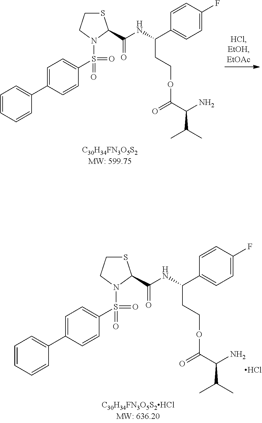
C1=CC(F)=CC=C1C(CCOC(C(C(C)C)N)=O)NC(C1SCCN1S(C1=CC=C(C2=CC=CC=C2)C=C1)(=O)=O)=O.Cl.C1=CC(F)=CC=C1C(CCOC(C(C(C)C)N)=O)NC(C1SCCN1S(C1=CC=C(C2=CC=CC=C2)C=C1)(=O)=O)=O
